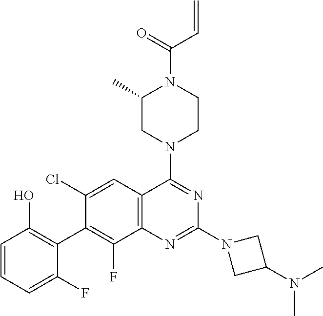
C1=CC=C(F)C(C2=C(F)C3=C(C=C2Cl)C(N2CCN(C(=O)C=C)C(C)C2)=NC(N2CC(N(C)C)C2)=N3)=C1O
